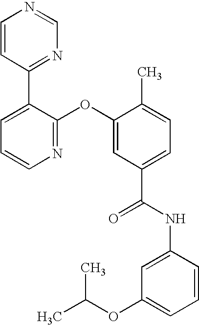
N1=C(OC2=CC(C(NC3=CC(OC(C)C)=CC=C3)=O)=CC=C2C)C(C2=NC=NC=C2)=CC=C1
